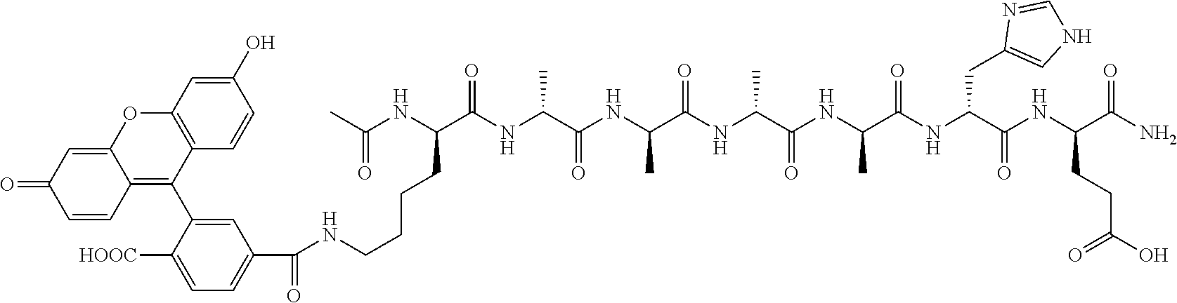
NC(C(NC(C(NC(C(NC(C(NC(C(NC(C(NC(C(NC(C)=O)CCCCNC(C1=CC=C([HOOC])C(C2=C3C(=CC(=O)C=C3)OC3=C2C=CC(O)=C3)=C1)=O)=O)C)=O)C)=O)C)=O)C)=O)CC1=CNC=N1)=O)CCC(O)=O)=O
